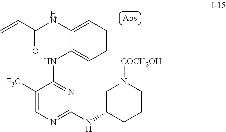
C1=CC=C(NC(C=C)=O)C(NC2=NC(NC3CCCN([COCH2OH])C3)=NC=C2[F3C])=C1
